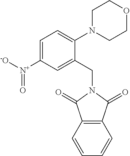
C1=C([N+]([-O])=O)C=C(CN2C(=O)C3=C(C2=O)C=CC=C3)C(N2CCOCC2)=C1
